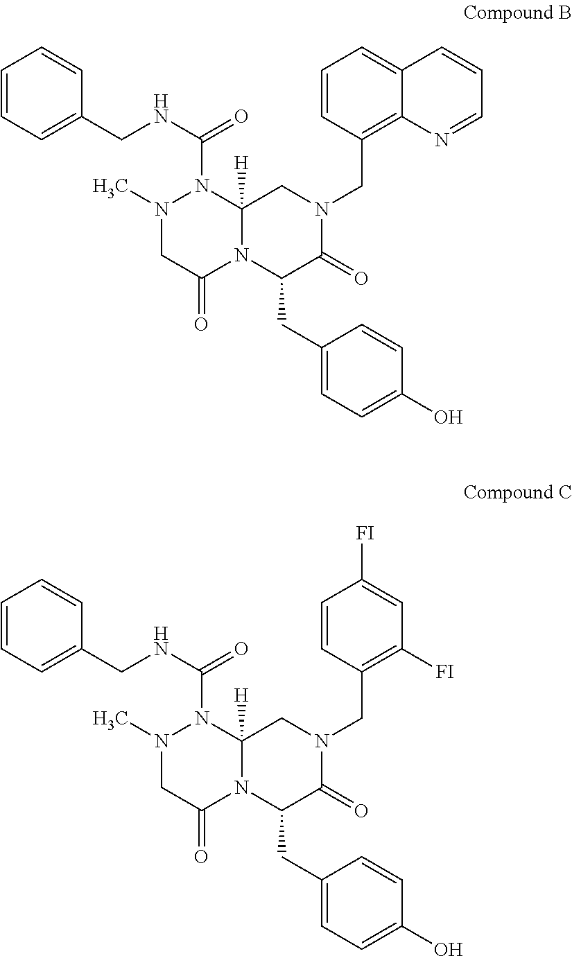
C1=CC=C(CNC(=O)N2N(C)CC(=O)N3C2([H])CN(CC2=C4C(=CC=C2)C=CC=N4)C(=O)C3CC2=CC=C(O)C=C2)C=C1.C1=CC=C(CNC(=O)N2N(C)CC(=O)N3C2([H])CN(CC2=C([FI])C=C([FI])C=C2)C(=O)C3CC2=CC=C(O)C=C2)C=C1
